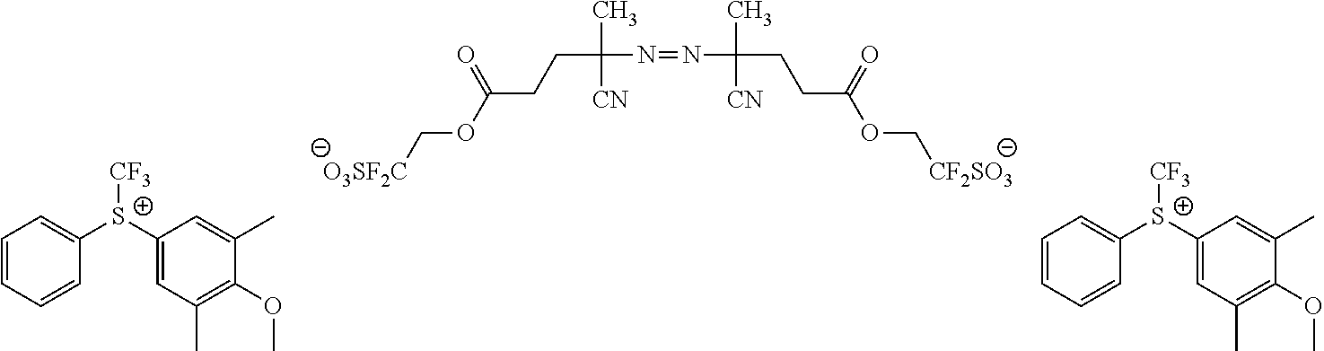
[O3SF2C]COC(CCC(N=NC(C)(CCC(OC[CF2SO3])=O)[CN])(C)[CN])=O.C1=CC=CC([S+](C2=CC(C)=C(OC)C(C)=C2)[CF3])=C1.C1=CC=CC([S+](C2=CC(C)=C(OC)C(C)=C2)[CF3])=C1
